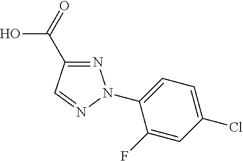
N1=C(C(O)=O)C=NN1C1=CC=C(Cl)C=C1F
